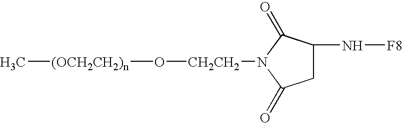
[CH2CH2](O[(OCH2CH2)n]C)N1C(=O)C(N[F8])CC1=O
